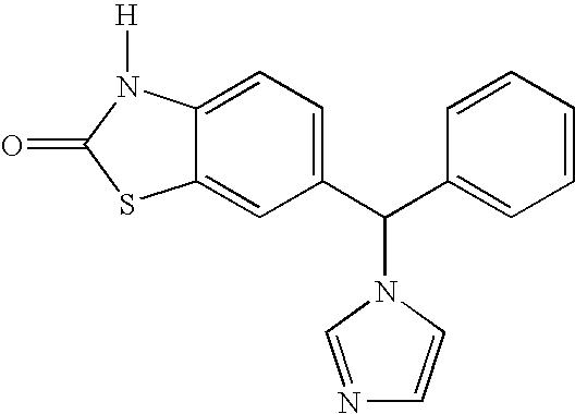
C12=CC(C(C3=CC=CC=C3)N3C=CN=C3)=CC=C1N([H])C(=O)S2
